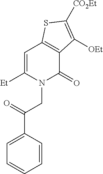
C1=C([Et])N(CC(C2=CC=CC=C2)=O)C(=O)C2=C1SC([CO2Et])=C2[OEt]
